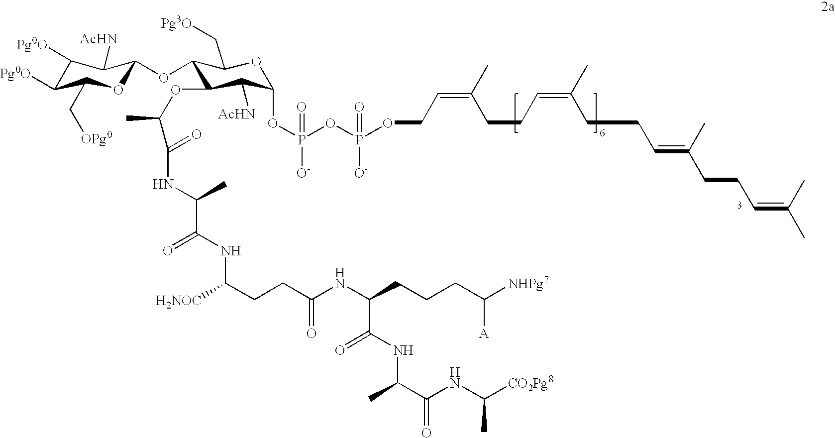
C1([Pg0O])C([Pg0O])C(C[OPg0])OC(OC2C(OC(C(=O)NC(C)C(=O)NC(CCC(NC(CCCC([NHPg7])[A])C(NC(C(NC([CO2Pg8])C)=O)C)=O)=O)[H2NOC])C)C([AcHN])C(OP(OP(OCC=C(CCC=C(CCC=C(C)CCC=C(C)C)C)C)(=O)[O-])([O-])=O)OC2C[Pg3O])C1[AcHN]
